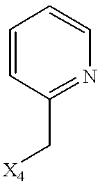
C1=CC(C[X4])=NC=C1
